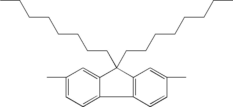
C1(C)=CC=C2C(=C1)C(CCCCCCCC)(CCCCCCCC)C1=C2C=CC(C)=C1
